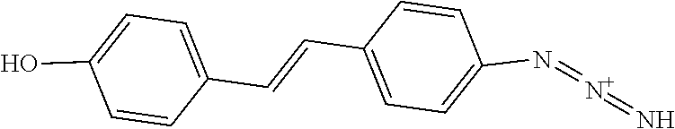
C1=CC(C=CC2=CC=C(N=[N+]=N)C=C2)=CC=C1O
